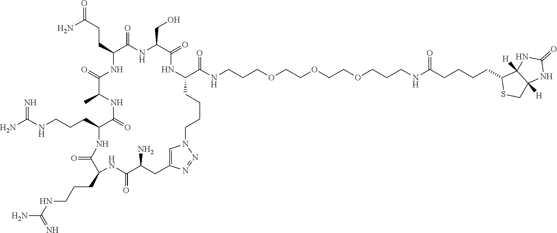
C(CCC1C(=O)NC(CCCNC(N)=N)C(=O)NC(C)C(=O)NC(CCC(=O)N)C(=O)NC(CO)C(=O)NC(C(NCCCOCCOCCOCCCNC(CCCCC2SCC3([H])C2([H])NC(=O)N3)=O)=O)CCCCN2C=C(CC(N)C(=O)N1)N=N2)NC(N)=N
